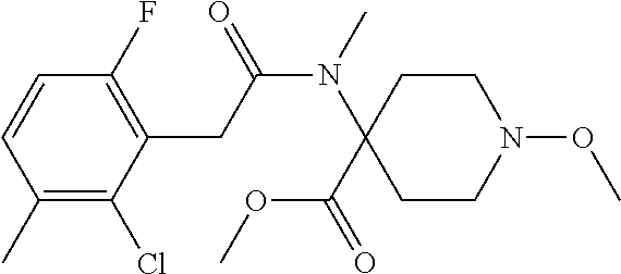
C1(C)=C(Cl)C(CC(N(C2(C(OC)=O)CCN(OC)CC2)C)=O)=C(F)C=C1
